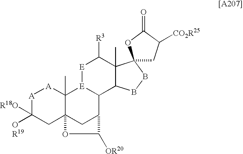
[A]1C([R18O])([OR19])CC23C(C)([A]1)[E]1C(C(C2)C([OR20])O3)C2C(C)(C([R3])[E]1)C1(BB2)CC([CO2R25])C(=O)O1
